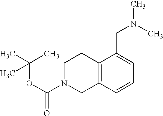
C12=C(C=CC=C1CN(C)C)CN(C(OC(C)(C)C)=O)CC2
